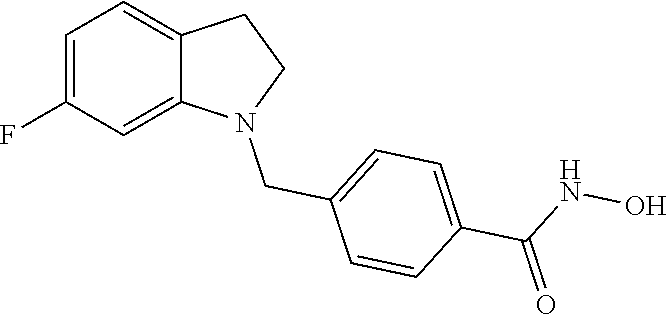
C1=C(F)C=C2C(=C1)CCN2CC1=CC=C(C(=O)NO)C=C1
